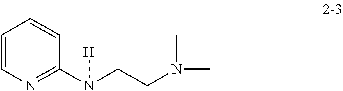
C1=CN=C(N(CCN(C)C)[H])C=C1
